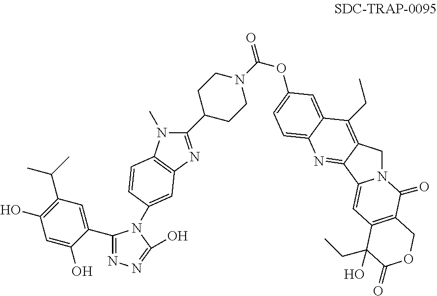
N12CC3=C(CC)C4=CC(OC(N5CCC(C6=NC7=C(N6C)C=CC(N6C(C8=CC(C(C)C)=C(O)C=C8O)=NN=C6O)=C7)CC5)=O)=CC=C4N=C3C1=CC1=C(C2=O)COC(=O)C1(CC)O
